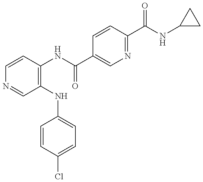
C1=CC(NC(=O)C2=CN=C(C(NC3CC3)=O)C=C2)=C(NC2=CC=C(Cl)C=C2)C=N1
